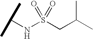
N(S(CC(C)C)(=O)=O)C(C)C
